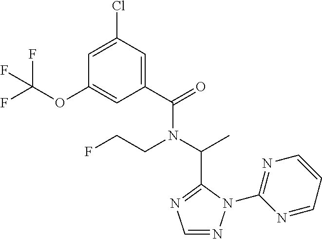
C1(C(=O)N(C(C)C2=NC=NN2C2=NC=CC=N2)CCF)=CC(Cl)=CC(OC(F)(F)F)=C1
